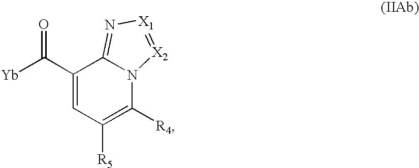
C1(C([Yb])=O)=CC([R5])=C([R4])N2C1=N[X1]=[X2]2
